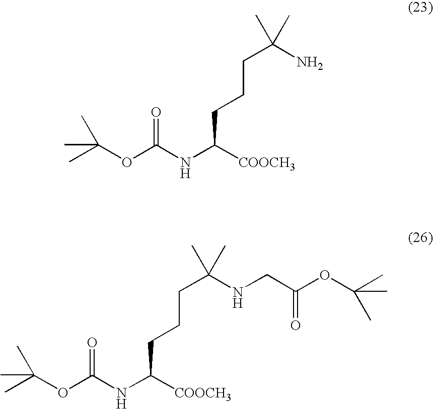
CC(C)(C)OC(NC([COOCH3])CCCC(N)(C)C)=O.CC(C)(C)OC(NC(CCCC(C)(C)NCC(=O)OC(C)(C)C)[COOCH3])=O
